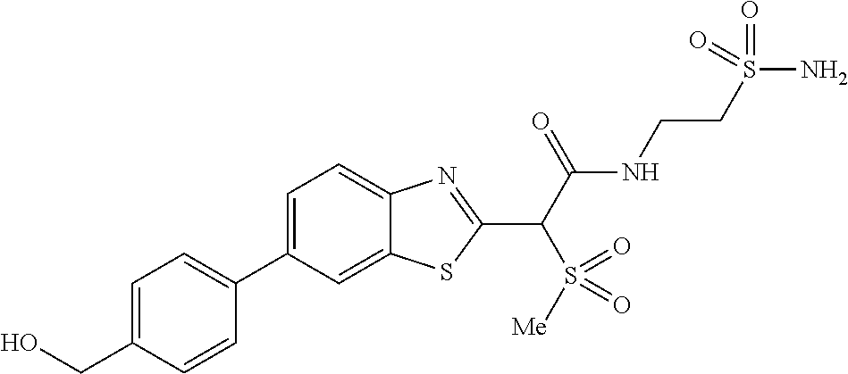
C1(C2=CC=C(CO)C=C2)=CC=C2C(=C1)SC(C(C(NCCS(N)(=O)=O)=O)S(=O)([Me])=O)=N2
